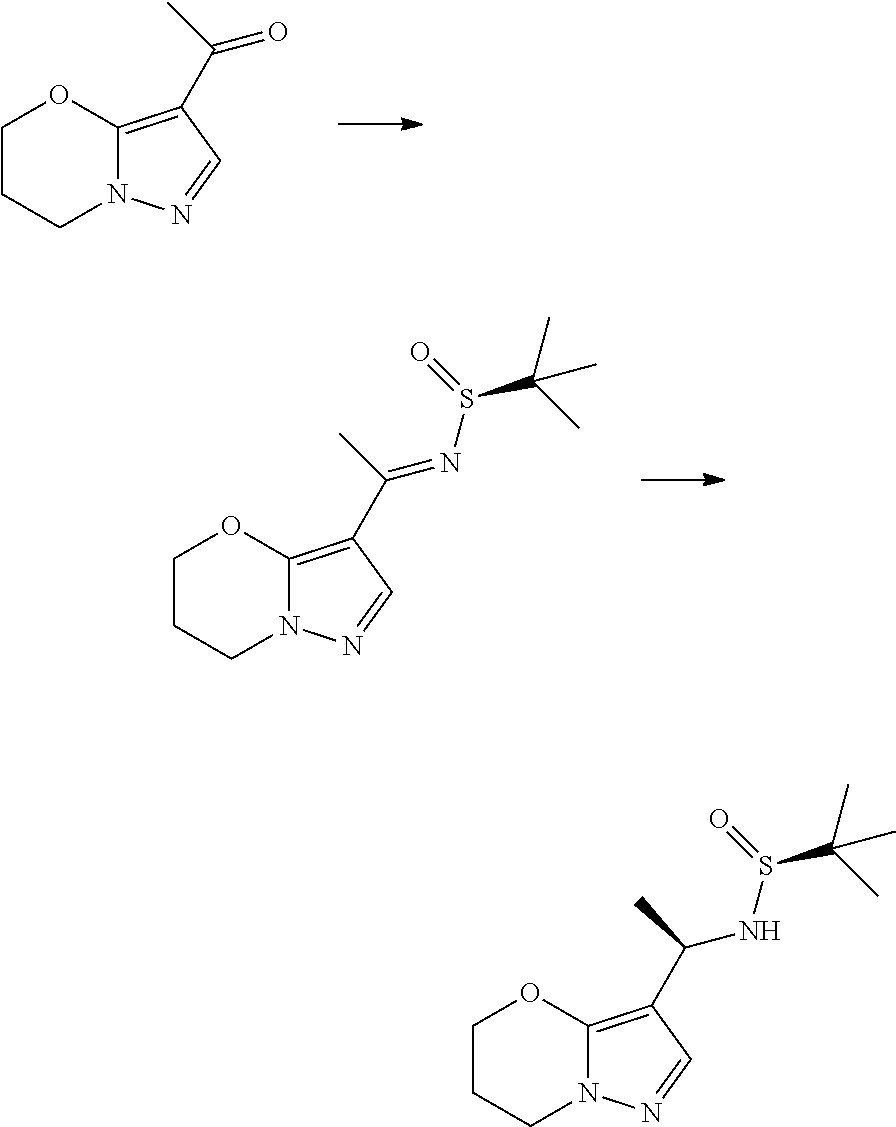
C1CCN2C(=C(C(=O)C)C=N2)O1.C1CCN2C(=C(C(=NS(=O)C(C)(C)C)C)C=N2)O1.C1CCN2C(=C(C(NS(=O)C(C)(C)C)C)C=N2)O1
